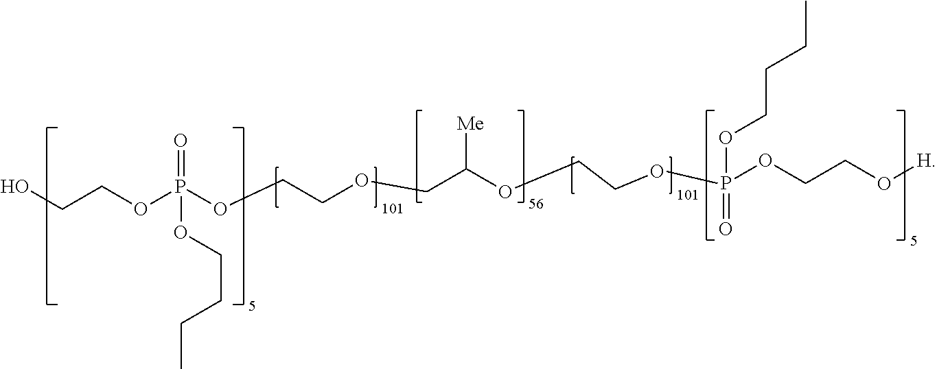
OCCOP(=O)(OCCCC)OCCOCC(OCCOP(=O)(OCCCC)OCCO[H])[Me]
